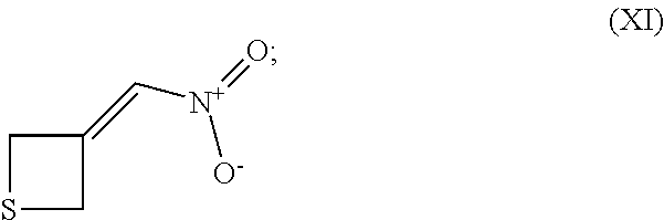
C1SCC1=C[N+](=O)[O-]
